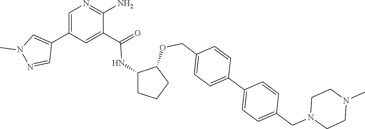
C1=C(C2=CN(C)N=C2)C=C(C(NC2CCCC2OCC2=CC=C(C3=CC=C(CN4CCN(C)CC4)C=C3)C=C2)=O)C(N)=N1
